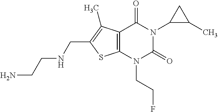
C12=C(N(CCF)C(=O)N(C3C(C)C3)C1=O)SC(CNCCN)=C2C
